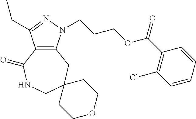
C12=C(N(CCCOC(C3=C(Cl)C=CC=C3)=O)N=C1CC)CC1(CNC2=O)CCOCC1
